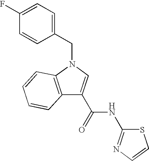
C12=C(N(CC3=CC=C(F)C=C3)C=C1C(NC1=NC=CS1)=O)C=CC=C2
